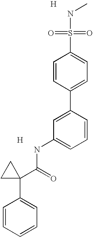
[H].C1=C(C2=CC=C(S(=O)(=O)NC)C=C2)C=CC=C1NC(C1(C2=CC=CC=C2)CC1)=O.[H]
